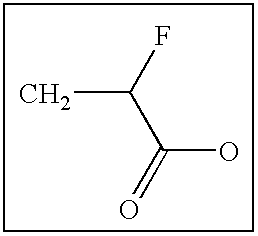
CC(F)C(=O)O
